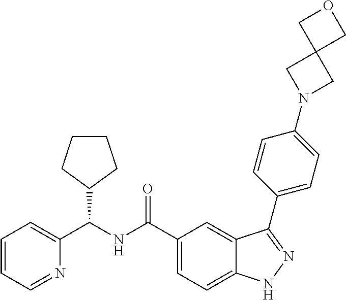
C1CCC(C(NC(C2=CC=C3C(=C2)C(C2=CC=C(N4CC5(C4)COC5)C=C2)=NN3)=O)C2=CC=CC=N2)C1
